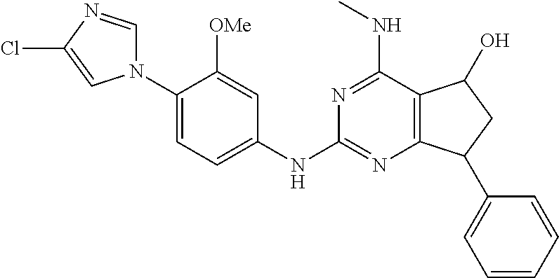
C1(N2C=NC(Cl)=C2)=CC=C(NC2=NC3=C(C(NC)=N2)C(O)CC3C2=CC=CC=C2)C=C1[OMe]
